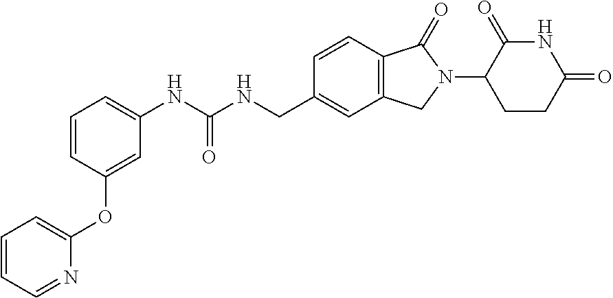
C1=CC=NC(OC2=CC(NC(NCC3=CC4=C(C=C3)C(=O)N(C3CCC(=O)NC3=O)C4)=O)=CC=C2)=C1
